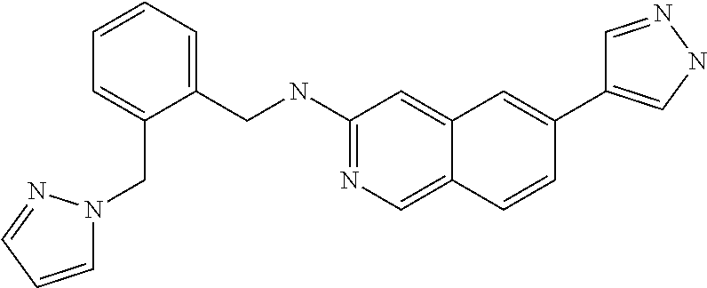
C1(NCC2=CC=CC=C2CN2C=CC=N2)=NC=C2C(=C1)C=C(C1=CNN=C1)C=C2
